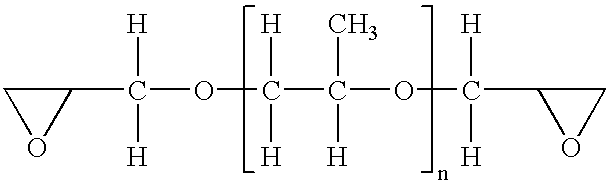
C1(C(OC(C(OC([H])([H])C2OC2)([H])C)([H])[H])([H])[H])CO1
